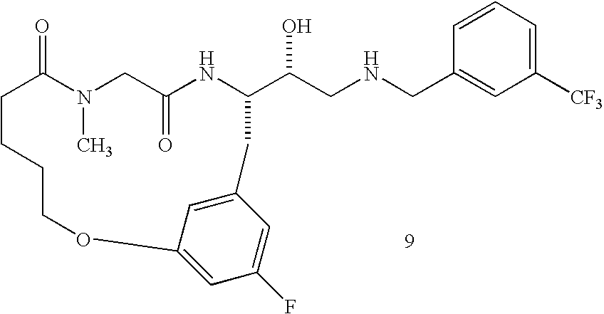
C1=CC=C([CF3])C=C1CNCC(O)C1NC(=O)CN(C)C(=O)CCCCOC2=CC(F)=CC(=C2)C1
